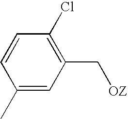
C1(C)=CC(C[OZ])=C(Cl)C=C1
